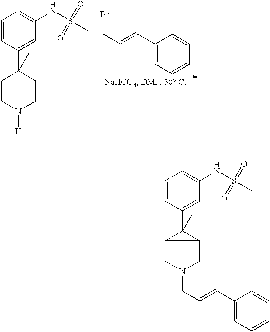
C1=CC(C2(C)C3CN(CC=CC4=CC=CC=C4)CC23)=CC(NS(C)(=O)=O)=C1.C1=CC(C2(C)C3CN([H])CC23)=CC(NS(C)(=O)=O)=C1.BrCC=CC1=CC=CC=C1
